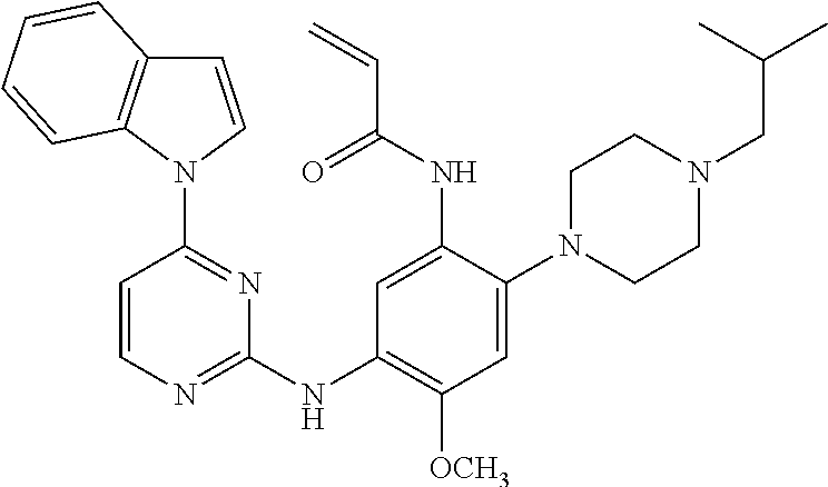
C1=CN(C2=NC(NC3=C([OCH3])C=C(N4CCN(CC(C)C)CC4)C(NC(C=C)=O)=C3)=NC=C2)C2=C1C=CC=C2
